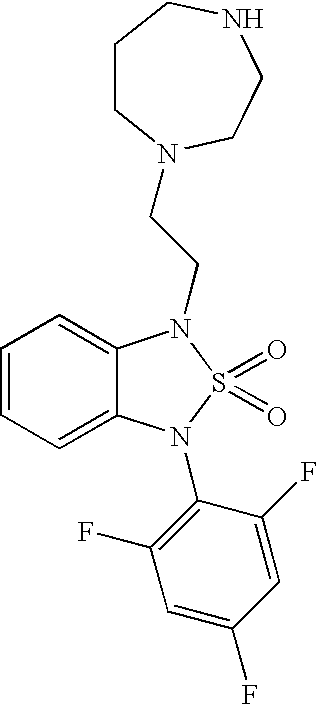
C1=CC=C2C(=C1)N(CCN1CCCNCC1)S(=O)(=O)N2C1=C(F)C=C(F)C=C1F
